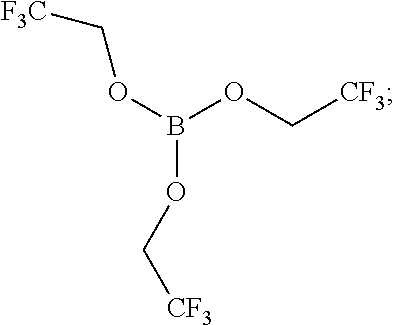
O(B(OC[F3C])OC[CF3])C[CF3]
